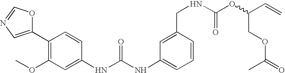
C1(C2=C(OC)C=C(NC(NC3=CC=CC(CNC(OC(C=C)COC(=O)C)=O)=C3)=O)C=C2)=CN=CO1
